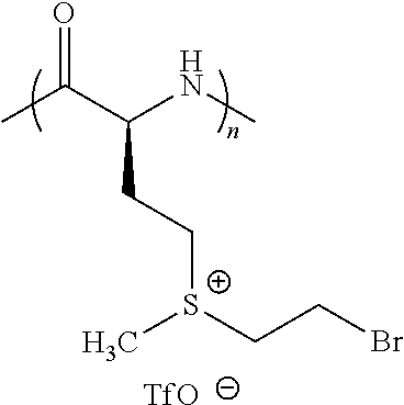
CC(C(NC)CC[S+](CCBr)C)=O.[TfO]
